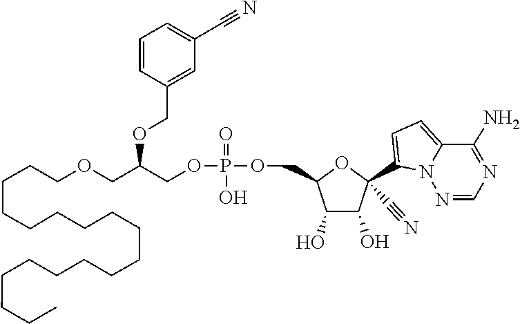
N1=C(N)C2=CC=C(C3(C#N)OC(COP(OCC(OCC4=CC(C#N)=CC=C4)COCCCCCCCCCCCCCCCCCC)(O)=O)C(O)C3O)N2N=C1
